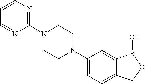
C1(N2CCN(C3=NC=CC=N3)CC2)=CC=C2C(=C1)B(O)OC2
